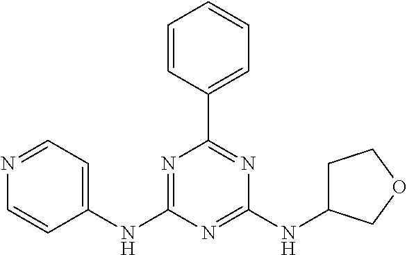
N1=C(NC2=CC=NC=C2)N=C(NC2CCOC2)N=C1C1=CC=CC=C1
